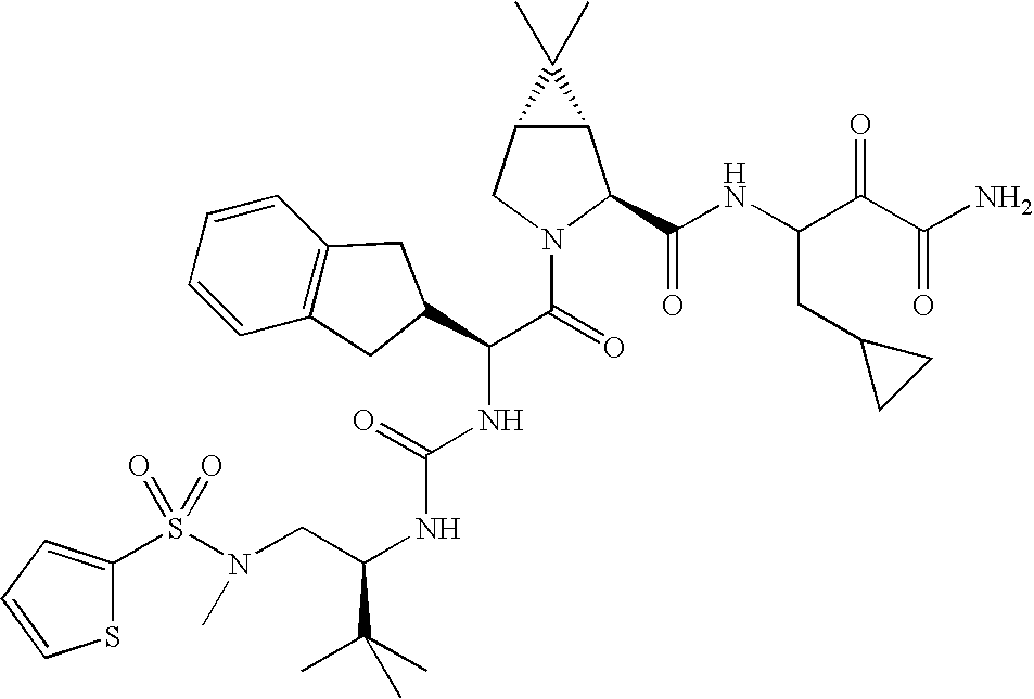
S(N(CC(NC(NC(C(=O)N1C(C(NC(C(C(N)=O)=O)CC2CC2)=O)C2C(C1)C2(C)C)C1CC2=C(C=CC=C2)C1)=O)C(C)(C)C)C)(=O)(=O)C1=CC=CS1
